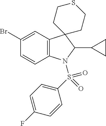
C12=C(C=C(Br)C=C1)C1(C(C3CC3)N2S(C2=CC=C(F)C=C2)(=O)=O)CCSCC1
